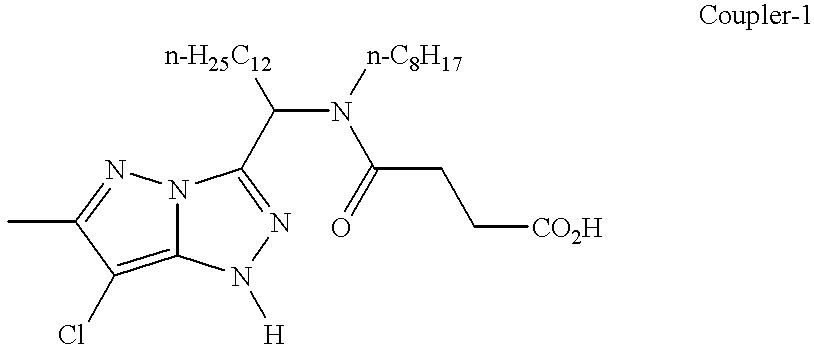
CC1=NN2C(=C1Cl)N([H])N=C2C([n-H25C12])N(C(CC[CO2H])=O)[n-C8H17]
